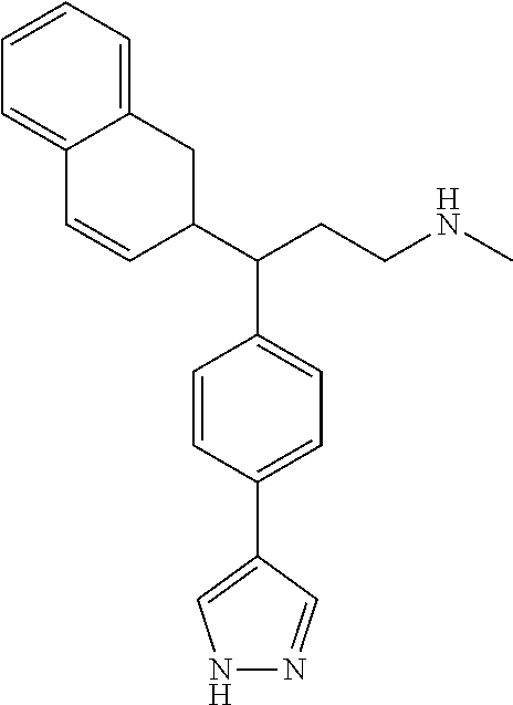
C12=CC=CC=C1C=CC(C(CCNC)C1=CC=C(C3=CNN=C3)C=C1)C2
